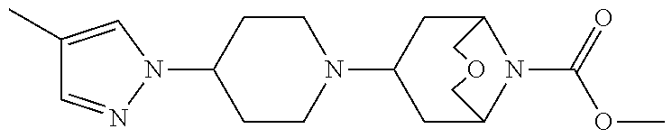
C1CN(C2CC3N(C(=O)OC)C(C2)COC3)CCC1N1N=CC(C)=C1
